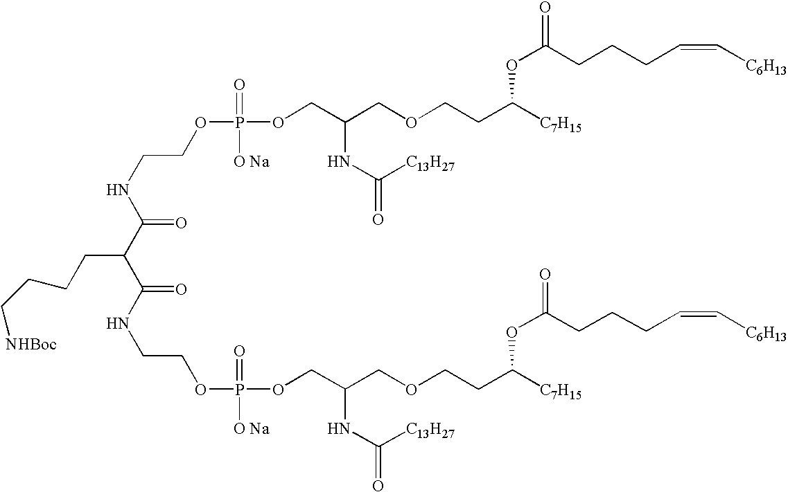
C(NC(C(C(NCCOP([O Na])(=O)OCC(COCCC([C7H15])OC(CCCC=C[C6H13])=O)NC(=O)[C13H27])=O)CCCC[NHBoc])=O)COP(=O)([O Na])OCC(COCCC([C7H15])OC(=O)CCCC=C[C6H13])NC([C13H27])=O
